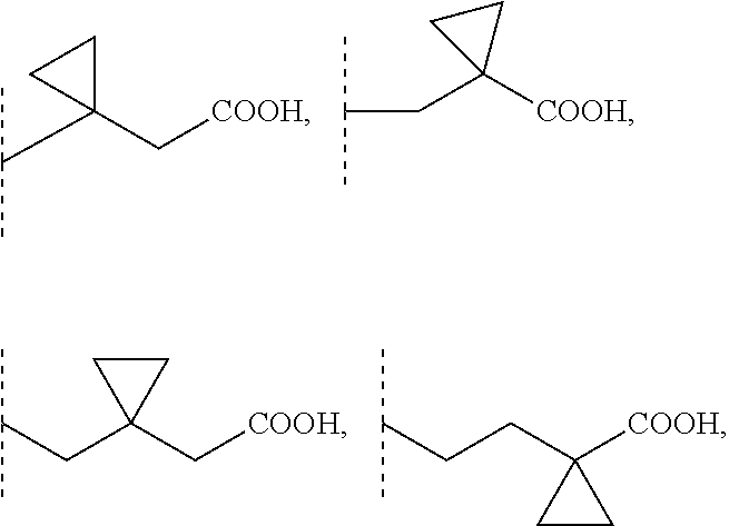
C(C1(C[COOH])CC1)(C)C.C(C1([COOH])CC1)C(C)C.C(CCC1([COOH])CC1)(C)C.C(CC1(C[COOH])CC1)(C)C
